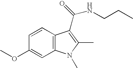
C1(OC)=CC2=C(C=C1)C(C(NCCC)=O)=C(C)N2C
